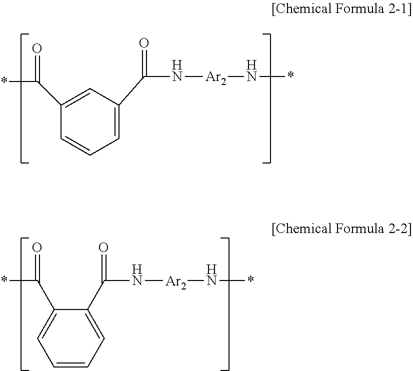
C1=C(C(*)=O)C=CC=C1C(N[Ar2]N*)=O.C1=CC=C(C(N[Ar2]N*)=O)C(C(*)=O)=C1
